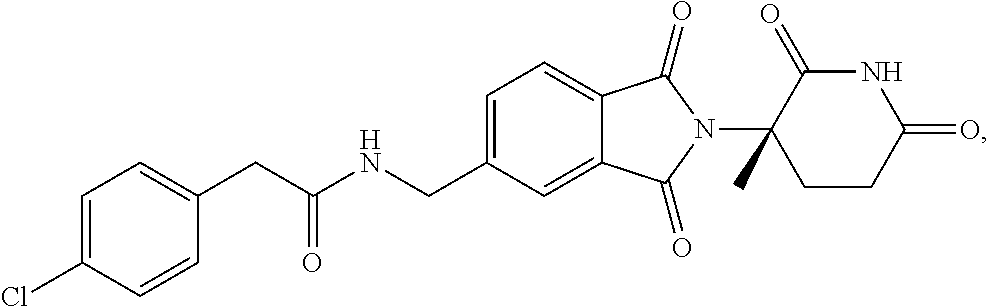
C1=C(CNC(CC2=CC=C(Cl)C=C2)=O)C=C2C(=C1)C(=O)N(C1(C)CCC(=O)NC1=O)C2=O
